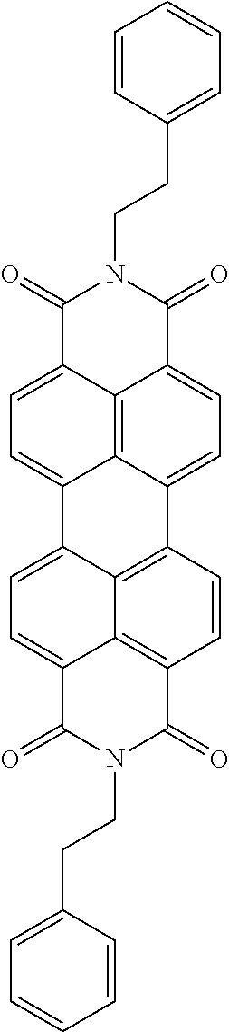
C1=CC(CCN2C(=O)C3=CC=C4C5=C3C(=CC=C5C3=C5C4=CC=C4C5=C(C=C3)C(=O)N(CCC3=CC=CC=C3)C4=O)C2=O)=CC=C1
